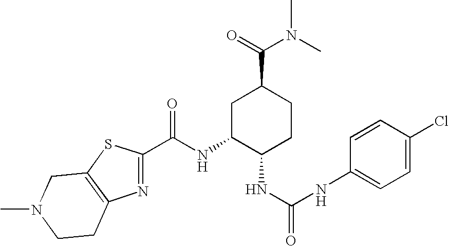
C(NC1C(NC(NC2=CC=C(Cl)C=C2)=O)CCC(C(N(C)C)=O)C1)(=O)C1=NC2=C(S1)CN(C)CC2
